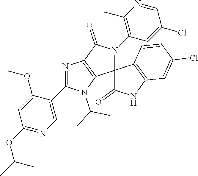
N1=C(C2=CN=C(OC(C)C)C=C2OC)N(C(C)C)C2=C1C(=O)N(C1=C(C)N=CC(Cl)=C1)C21C(=O)NC2=C1C=CC(Cl)=C2
